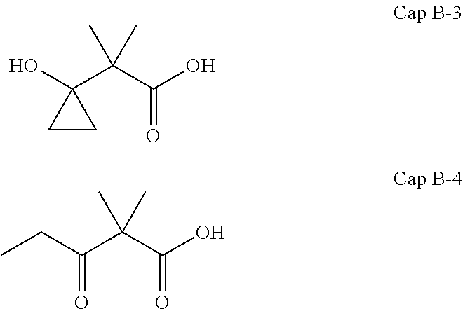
OC1(C(C(O)=O)(C)C)CC1.C(C(C(C(O)=O)(C)C)=O)C
